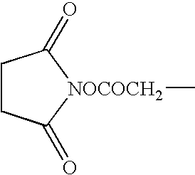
C1(=O)[NOCOCH2](C)C(=O)CC1
